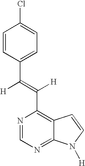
N1=CN=C2C(=C1C([H])=C([H])C1=CC=C(Cl)C=C1)C=CN2[H]
